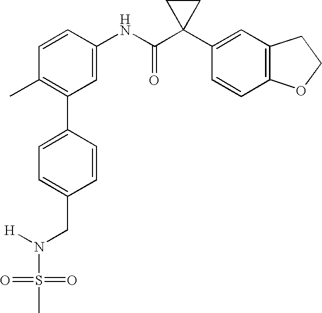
C1(NC(C2(C3=CC4=C(C=C3)OCC4)CC2)=O)=CC(C2=CC=C(CN(S(C)(=O)=O)[H])C=C2)=C(C)C=C1
